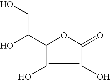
C1(C(O)CO)C(O)=C(O)C(=O)O1
